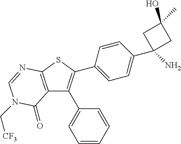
C12=C(SC(C3=CC=C(C4(N)CC(C)(O)C4)C=C3)=C1C1=CC=CC=C1)N=CN(C[CF3])C2=O
